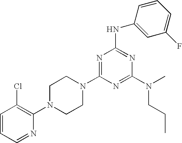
C1=CC=NC(N2CCN(C3=NC(NC4=CC(F)=CC=C4)=NC(N(CCC)C)=N3)CC2)=C1Cl
